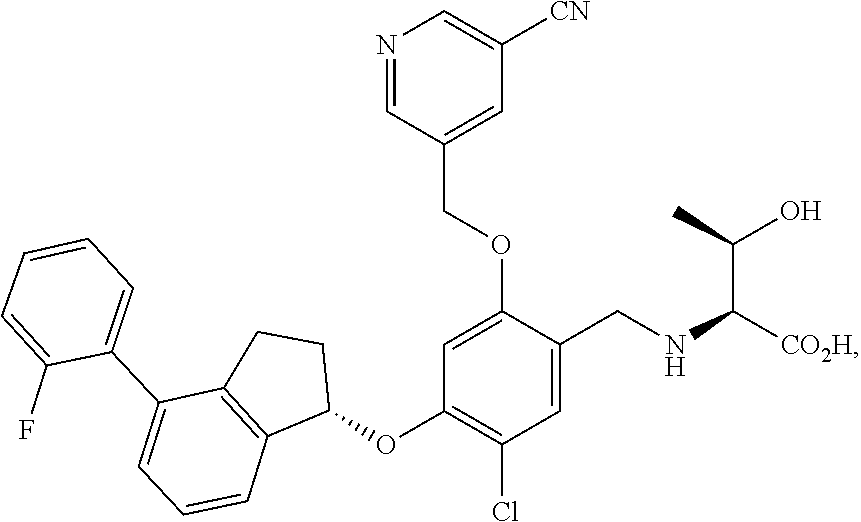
C1=C(COC2=CC(OC3C4=C(C(C5=CC=CC=C5F)=CC=C4)CC3)=C(Cl)C=C2CNC(C(O)C)[CO2H])C=NC=C1[CN]
